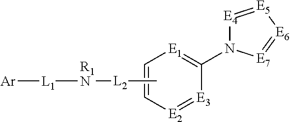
[E2]1=[E3]C(N2[E4]=[E5][E6]=[E7]2)=[E1]C=C1.C[L2][R1N][L1][Ar]
